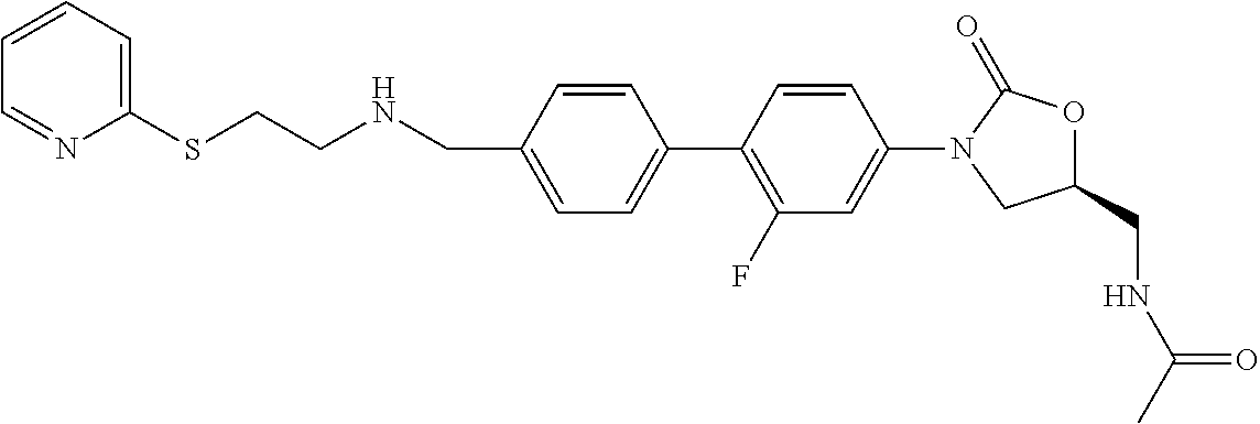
C1=C(CNCCSC2=CC=CC=N2)C=CC(C2=C(F)C=C(N3CC(CNC(C)=O)OC3=O)C=C2)=C1
